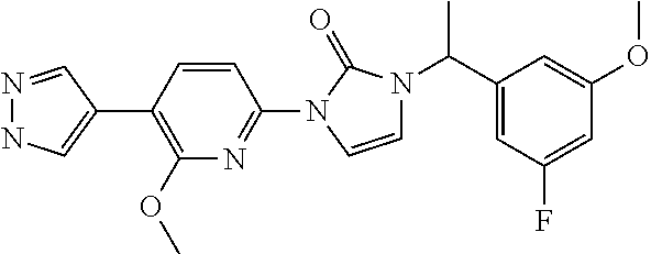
N1=CC(C2=C(OC)N=C(N3C=CN(C(C4=CC(F)=CC(OC)=C4)C)C3=O)C=C2)=CN1
